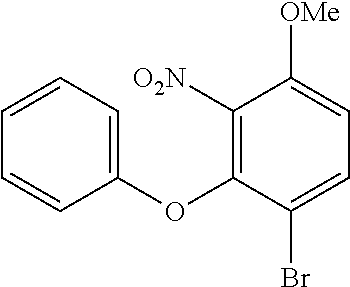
C1([O2N])=C(OC2=CC=CC=C2)C(Br)=CC=C1[OMe]
